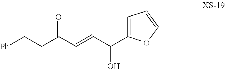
C(C(C=CC(C1=CC=CO1)O)=O)C[Ph]
